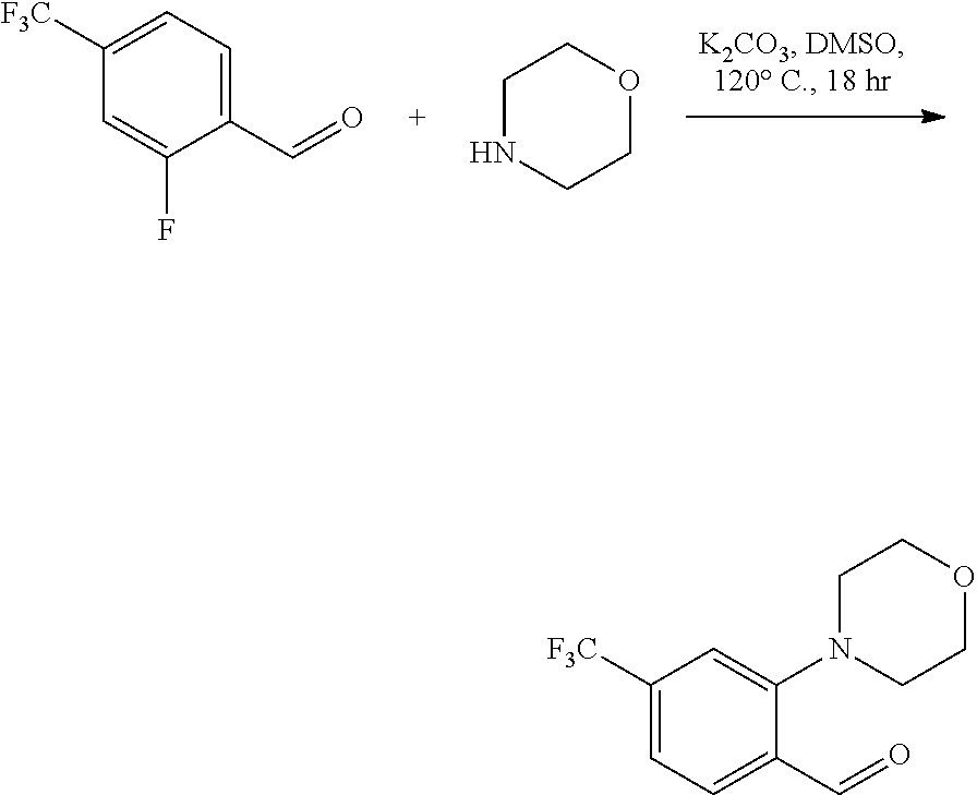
C1(C=O)=CC=C([F3C])C=C1F.C1NCCOC1.C1(C=O)=CC=C([F3C])C=C1N1CCOCC1
